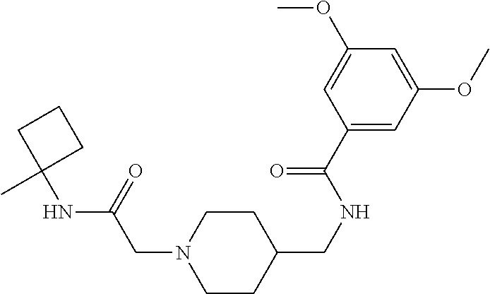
C1CC(CNC(C2=CC(OC)=CC(OC)=C2)=O)CCN1CC(NC1(C)CCC1)=O
